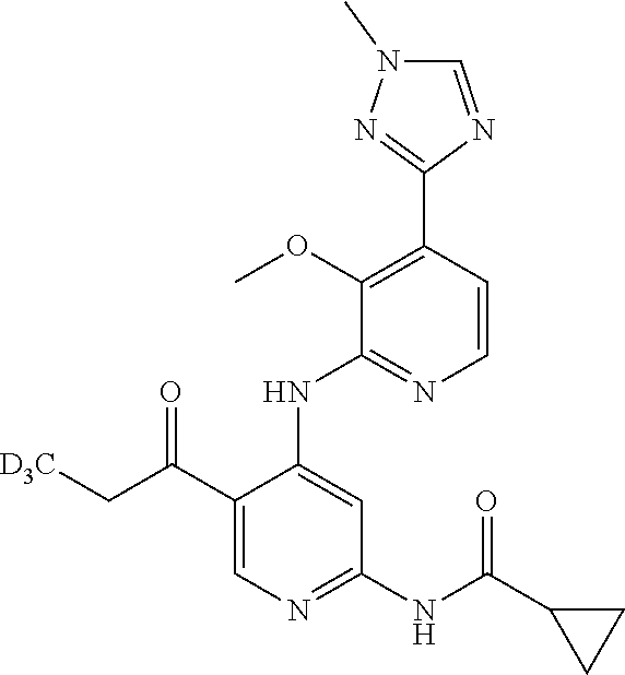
C1(C(C[D3C])=O)=CN=C(NC(C2CC2)=O)C=C1NC1=NC=CC(C2=NN(C)C=N2)=C1OC
